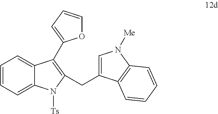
C1=CC=C2C(=C1)C(C1=CC=CO1)=C(CC1=CN([Me])C3=C1C=CC=C3)N2[Ts]
